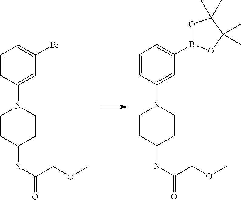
C1=CC(N2CCC(NC(COC)=O)CC2)=CC(Br)=C1.C1=CC(N2CCC(NC(COC)=O)CC2)=CC(B2OC(C)(C)C(C)(C)O2)=C1
